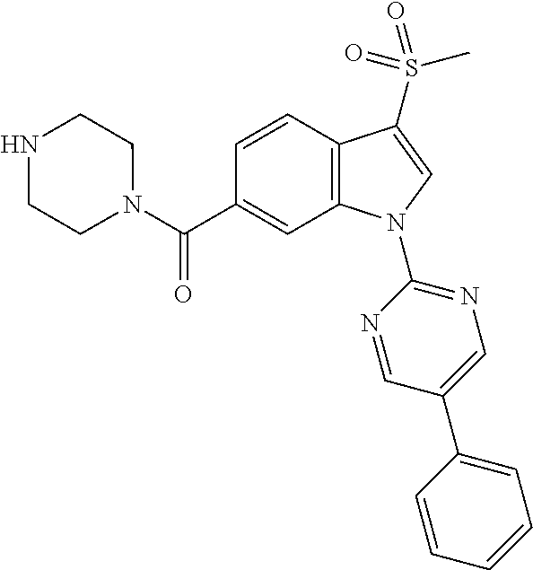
C(C1=CC2=C(C=C1)C(S(C)(=O)=O)=CN2C1=NC=C(C2=CC=CC=C2)C=N1)(=O)N1CCNCC1
